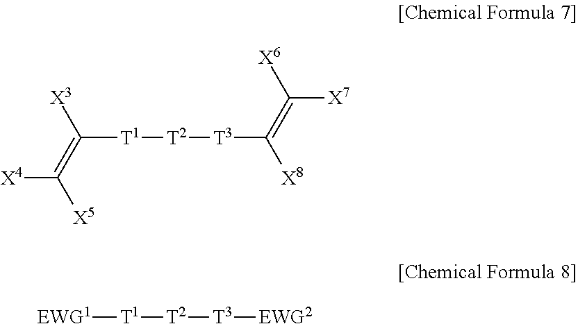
C([T1][T2][T3]C([X8])=C([X7])[X6])(=C([X5])[X4])[X3].[EWG1][T1][T2][T3][EWG2]
